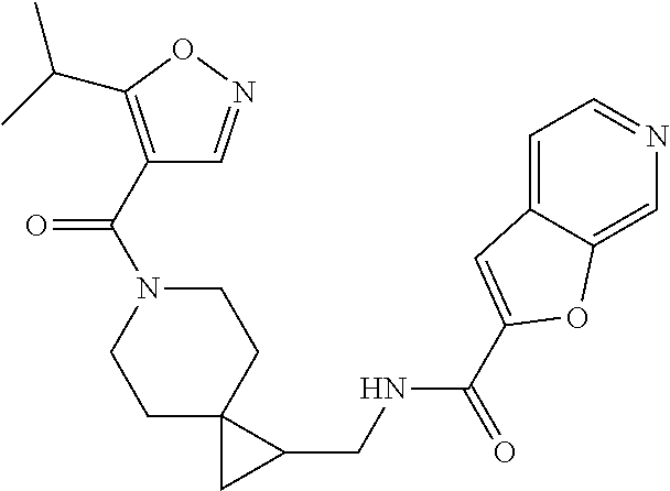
C1N(C(C2=C(C(C)C)ON=C2)=O)CCC2(C1)CC2CNC(C1=CC2=CC=NC=C2O1)=O
